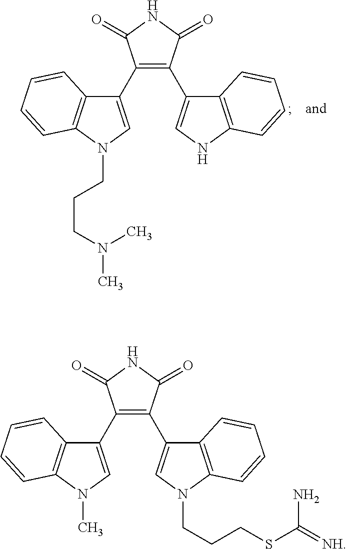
C12=C(N(CCCN(C)C)C=C1C1=C(C3=CNC4=C3C=CC=C4)C(=O)NC1=O)C=CC=C2.C12=C(N(C)C=C1C1=C(C3=CN(CCCSC(=[NH])N)C4=C3C=CC=C4)C(=O)NC1=O)C=CC=C2
